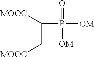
[MOOC]CC([MOOC])P([OM])([OM])=O
